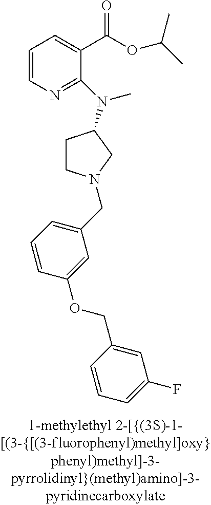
C1=CN=C(N(C)C2CCN(CC3=CC=CC(OCC4=CC(F)=CC=C4)=C3)C2)C(C(OC(C)C)=O)=C1
